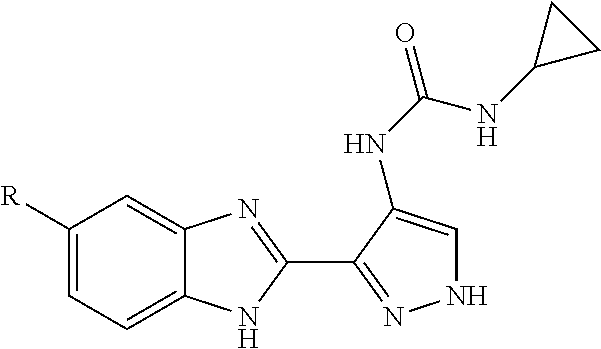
C1([R])=CC=C2C(=C1)N=C(C1=NNC=C1NC(NC1CC1)=O)N2
